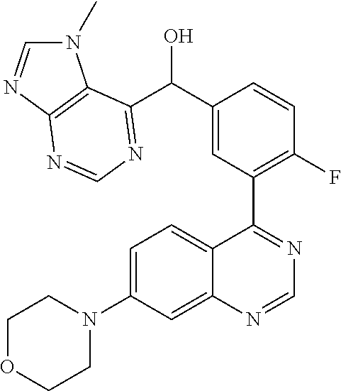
C1=C(N2CCOCC2)C=C2C(=C1)C(C1=C(F)C=CC(C(O)C3=NC=NC4=C3N(C)C=N4)=C1)=NC=N2
